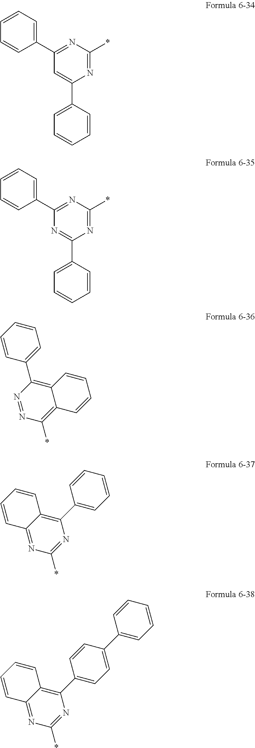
N1=C(*)N=C(C2=CC=CC=C2)C=C1C1=CC=CC=C1.N1=C(*)N=C(C2=CC=CC=C2)N=C1C1=CC=CC=C1.C1=CC=CC(C2=C3C(=C(*)N=N2)C=CC=C3)=C1.C12=C(C3=CC=CC=C3)N=C(*)N=C1C=CC=C2.C12=C(C3=CC=C(C4=CC=CC=C4)C=C3)N=C(*)N=C1C=CC=C2
